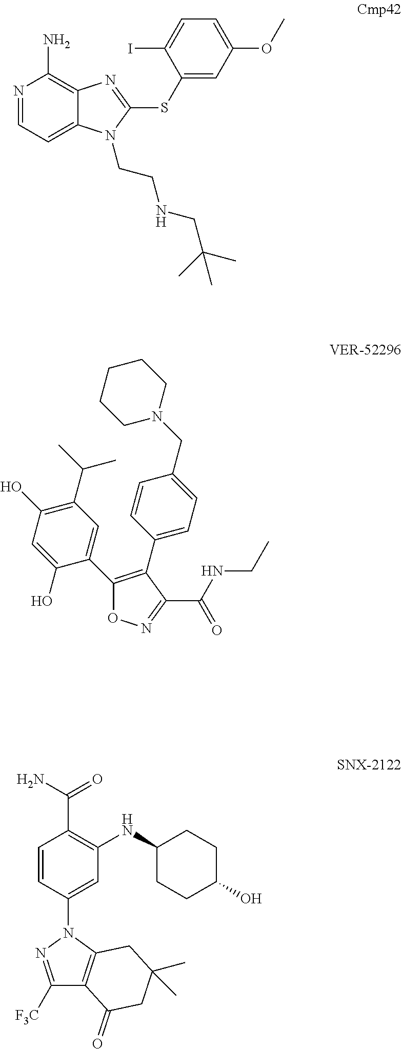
N1=CC=C2C(=C1N)N=C(SC1=CC(OC)=CC=C1I)N2CCNCC(C)(C)C.O1N=C(C(NCC)=O)C(C2=CC=C(CN3CCCCC3)C=C2)=C1C1=CC(C(C)C)=C(O)C=C1O.C1=CC(N2C3=C(C([F3C])=N2)C(=O)CC(C)(C)C3)=CC(NC2CCC(O)CC2)=C1C(N)=O
